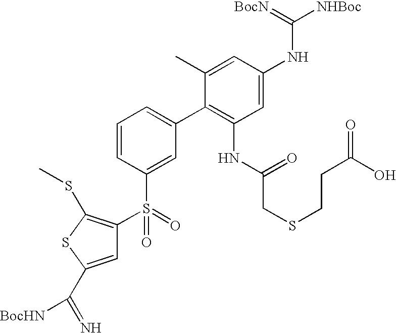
C1(C)=CC(NC([NHBoc])=[BocN])=CC(NC(CSCCC(O)=O)=O)=C1C1=CC=CC(S(C2=C(SC)SC(C(=N)[BocHN])=C2)(=O)=O)=C1
